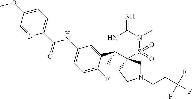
N1(CCC(F)(F)F)CC2(CC1)S(=O)(=O)N(C)C(=N)NC2(C1=CC(NC(C2=CC=C(OC)C=N2)=O)=CC=C1F)C
